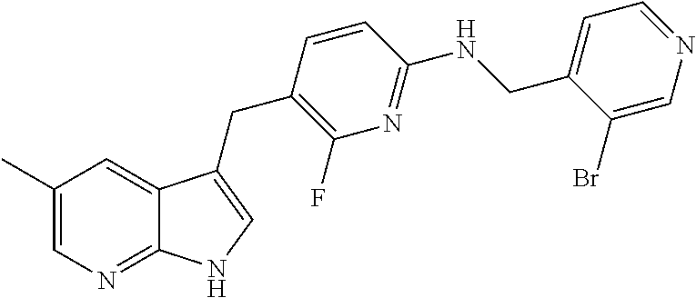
C1=C(CNC2=NC(F)=C(CC3=CNC4=NC=C(C)C=C43)C=C2)C(Br)=CN=C1
